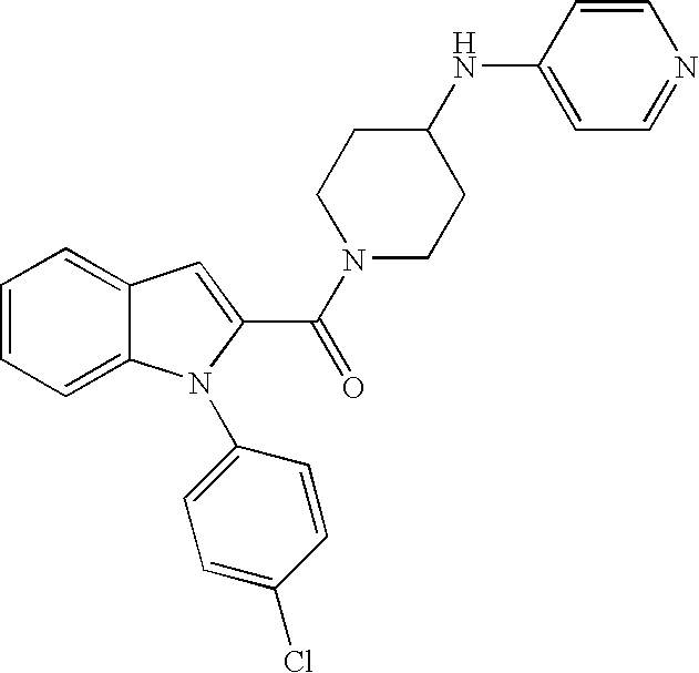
C1=C2C(=CC=C1)N(C1=CC=C(Cl)C=C1)C(C(=O)N1CCC(NC3=CC=NC=C3)CC1)=C2
